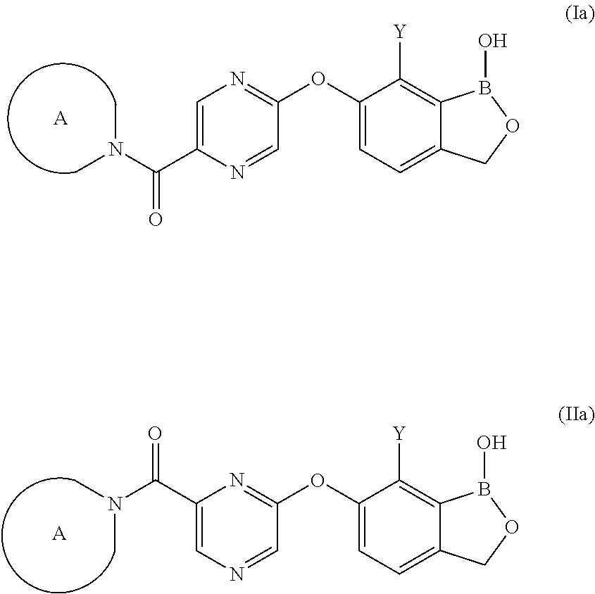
C1=C(C(N(C)C)=O)N=CC(OC2=CC=C3C(=C2[Y])B(O)OC3)=N1.[A].C1(C(N(C)C)=O)=CN=CC(OC2=CC=C3C(=C2[Y])B(O)OC3)=N1.[A]
